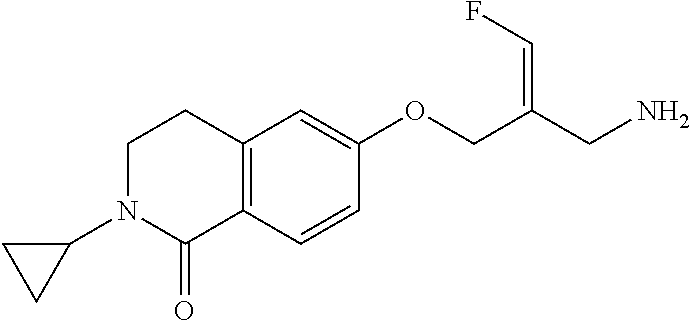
C12=C(C=CC(OCC(CN)=CF)=C1)C(=O)N(C1CC1)CC2
